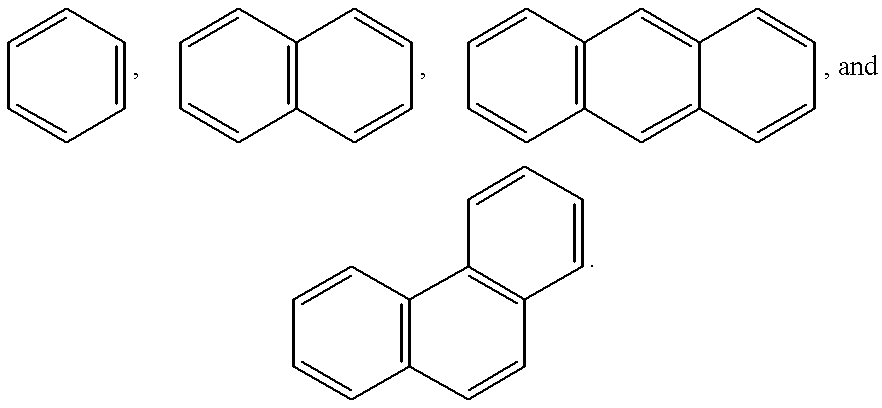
C1=CC=CC=C1.C12=C(C=CC=C1)C=CC=C2.C12=C(C=CC=C1)C=C1C(=C2)C=CC=C1.C12=C(C=CC=C1)C1=C(C=C2)C=CC=C1
